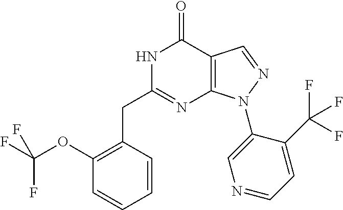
C1(OC(F)(F)F)=C(CC2=NC3=C(C(=O)N2)C=NN3C2=CN=CC=C2C(F)(F)F)C=CC=C1
